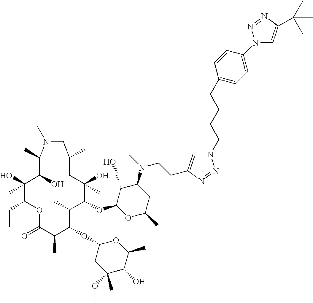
O1C(=O)C(C)C(OC2CC(OC)(C)C(O)C(C)O2)C(C)C(OC2OC(C)CC(N(CCC3=CN(CCCCC4=CC=C(N5C=C(C(C)(C)C)N=N5)C=C4)N=N3)C)C2O)C(O)(C)CC(C)CN(C)C(C)C(O)C(O)(C)C1CC
